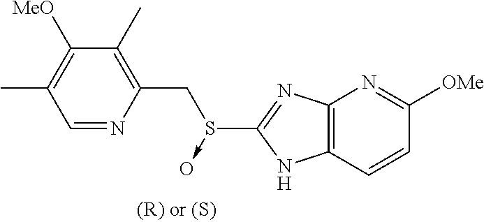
C1([MeO])=C(C)C=NC(CS(->O)C2=NC3=C(N2)C=CC([OMe])=N3)=C1C
